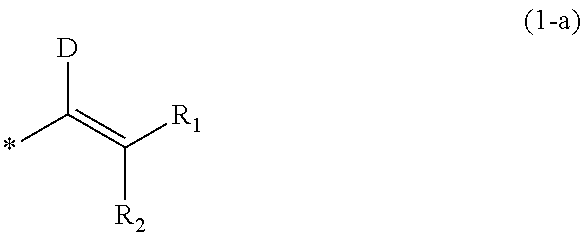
[D]C(=C([R1])[R2])*
